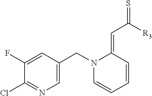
C1(F)=CC(CN2C=CC=CC2=CC([R3])=S)=CN=C1Cl
